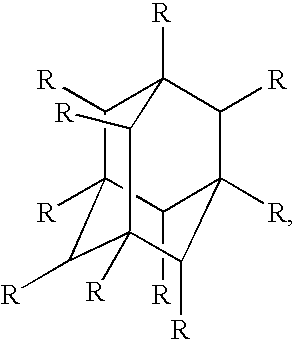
C1([R])C2([R])C([R])C3([R])C([R])C1([R])C([R])C([R])(C2[R])C3[R]
